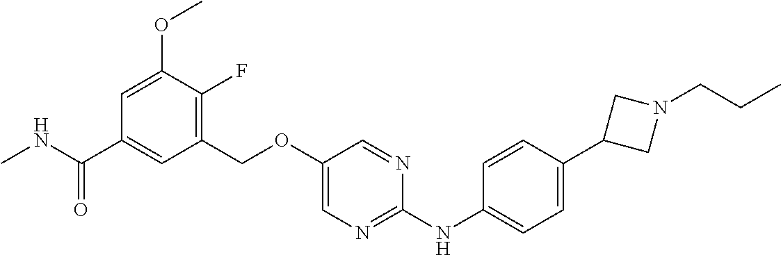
C1(COC2=CN=C(NC3=CC=C(C4CN(CCC)C4)C=C3)N=C2)=C(F)C(OC)=CC(C(NC)=O)=C1
